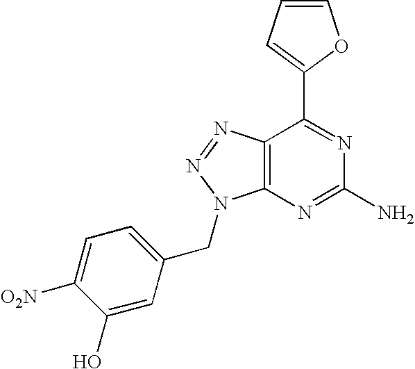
C1=CC=C(C2=NC(N)=NC3=C2N=NN3CC2=CC=C([O2N])C(O)=C2)O1
